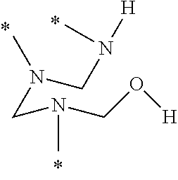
C(N(C)CN(CN([H])C)C)O[H]
